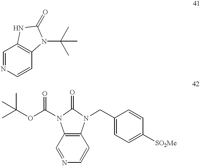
C1=NC=CC2=C1NC(=O)N2C(C)(C)C.C12=C(C=NC=C1)N(C(OC(C)(C)C)=O)C(=O)N2CC1=CC=C([SO2Me])C=C1
